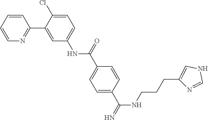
C(CCNC(C1=CC=C(C(NC2=CC=C(Cl)C(C3=NC=CC=C3)=C2)=O)C=C1)=N)C1=CNC=N1
